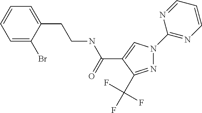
N1=C(C(F)(F)F)C(C(NCCC2=CC=CC=C2Br)=O)=CN1C1=NC=CC=N1
